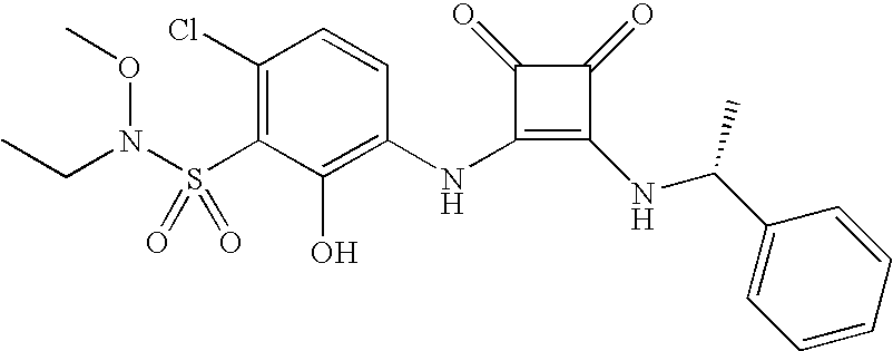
CCN(S(C1=C(Cl)C=CC(NC2=C(NC(C3=CC=CC=C3)C)C(=O)C2=O)=C1O)(=O)=O)OC
